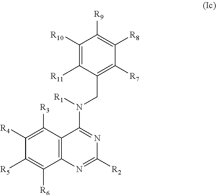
C1([R5])=C([R6])C2=C(C([R3])=C1[R4])C(N([R1])CC1=C([R7])C([R8])=C([R9])C([R10])=C1[R11])=NC([R2])=N2
